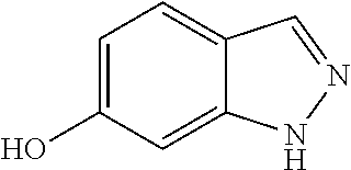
C1=C(O)C=C2C(=C1)C=NN2
